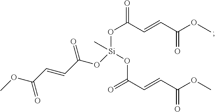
O=C(C=CC(OC)=O)O[Si](C)(OC(C=CC(OC)=O)=O)OC(C=CC(OC)=O)=O
